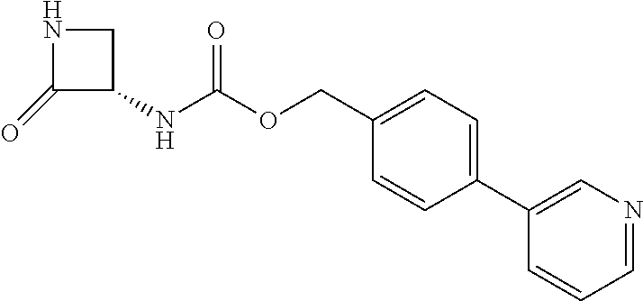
C1(=O)C(NC(OCC2=CC=C(C3=CN=CC=C3)C=C2)=O)CN1
